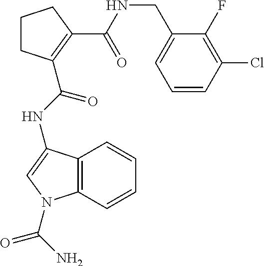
C1CCC(C(=O)NCC2=CC=CC(Cl)=C2F)=C1C(NC1=CN(C(N)=O)C2=C1C=CC=C2)=O
